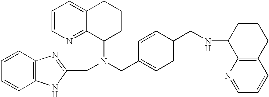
C1=CN=C2C(=C1)CCCC2N(CC1=CC=C(CNC2C3=C(CCC2)C=CC=N3)C=C1)CC1=NC2=C(N1)C=CC=C2
